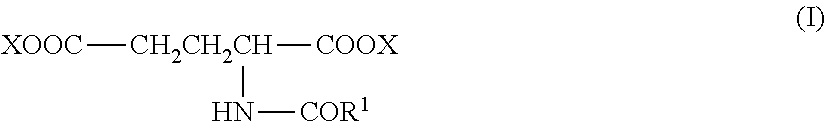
[XOOC][CH2CH2CH]([COOX])N[COR1]
